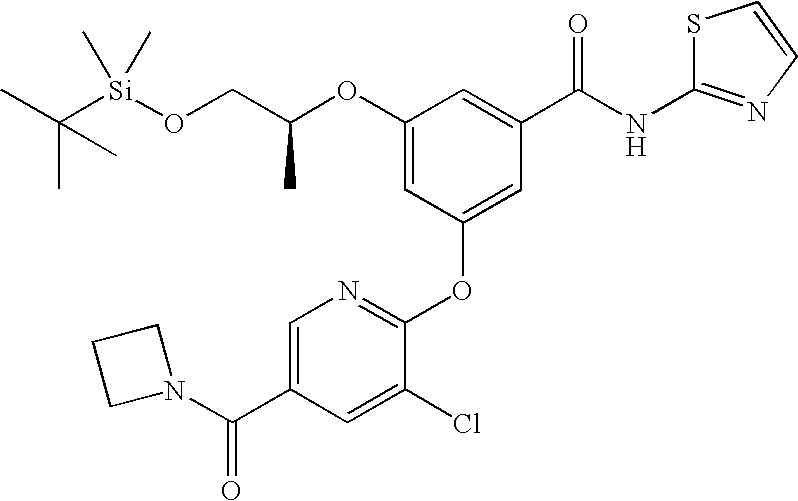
C1=C(C(N2CCC2)=O)C=C(Cl)C(OC2=CC(C(NC3=NC=CS3)=O)=CC(OC(CO[Si](C(C)(C)C)(C)C)C)=C2)=N1
